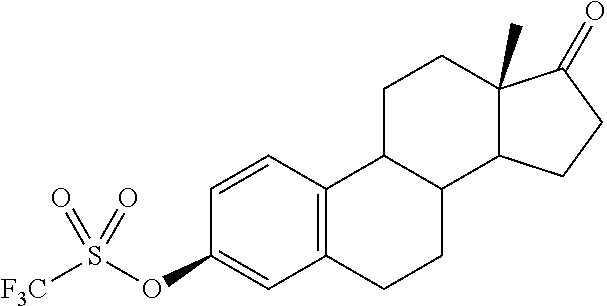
C12=C(CCC3C1CCC1(C)C3CCC1=O)C=C(OS([F3C])(=O)=O)C=C2
